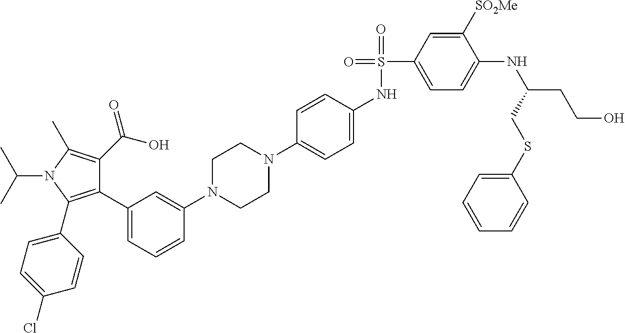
C1(C2=CC=CC(N3CCN(C4=CC=C(NS(=O)(C5=CC=C(NC(CCO)CSC6=CC=CC=C6)C([SO2Me])=C5)=O)C=C4)CC3)=C2)=C(C2=CC=C(Cl)C=C2)N(C(C)C)C(C)=C1C(O)=O
